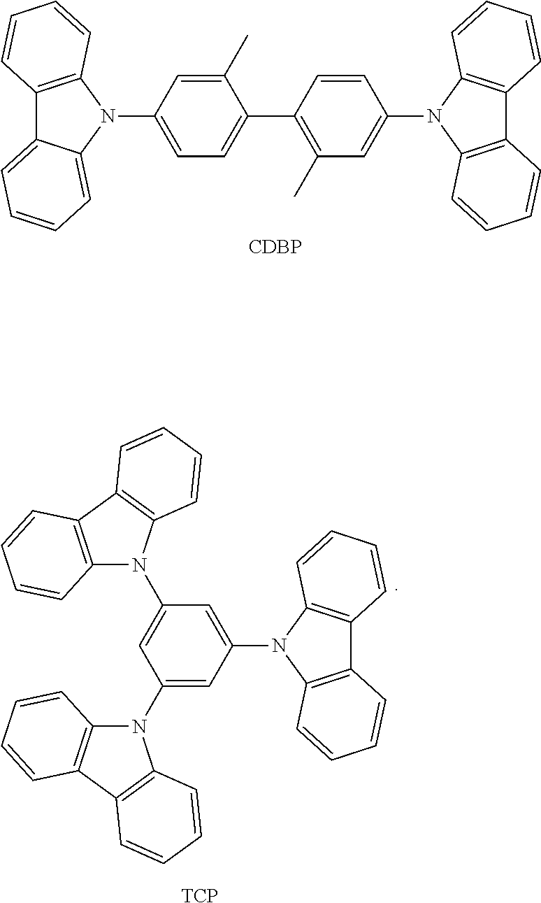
[CDBP].C1(C)=CC(N2C3=C(C4=CC=CC=C24)C=CC=C3)=CC=C1C1=C(C)C=C(N2C3=C(C4=C2C=CC=C4)C=CC=C3)C=C1.C1(N2C3=C(C4=C2C=CC=C4)C=CC=C3)=CC(N2C3=C(C4=C2C=CC=C4)C=CC=C3)=CC(N2C3=C(C4=C2C=CC=C4)C=CC=C3)=C1.[TCP]
